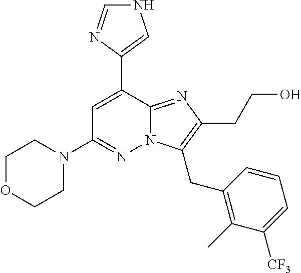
C1OCCN(C2=NN3C(=NC(CCO)=C3CC3=C(C)C([CF3])=CC=C3)C(C3=CNC=N3)=C2)C1
